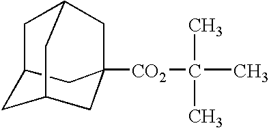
CC(C)(C)[CO2]C12CC3CC(CC(C1)C3)C2
